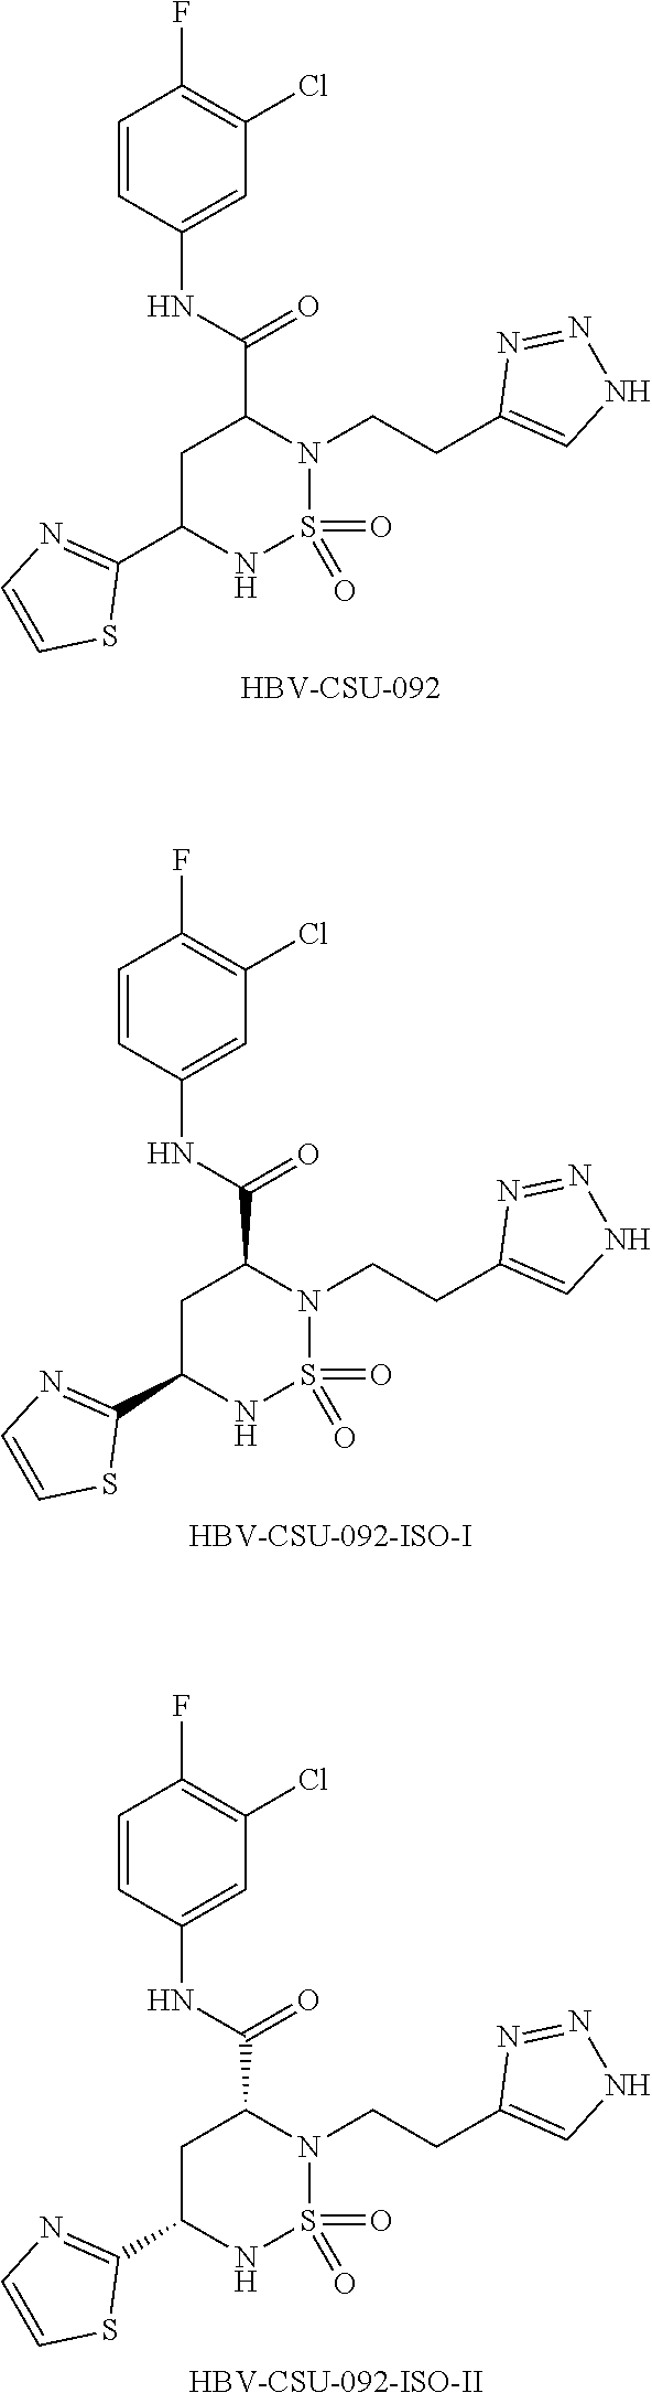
O=S1(=O)N(CCC2=CNN=N2)C(C(=O)NC2=CC(Cl)=C(F)C=C2)CC(C2=NC=CS2)N1.[HBV-CSU-092].O=S1(=O)N(CCC2=CNN=N2)C(C(=O)NC2=CC(Cl)=C(F)C=C2)CC(C2=NC=CS2)N1.[HBV-CSU-092-ISO-I].O=S1(=O)N(CCC2=CNN=N2)C(C(=O)NC2=CC(Cl)=C(F)C=C2)CC(C2=NC=CS2)N1.[HBV-CSU-092-ISO-II]
